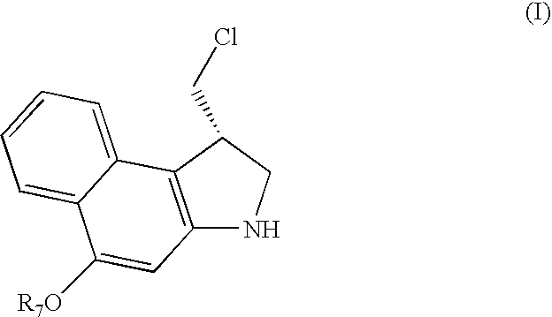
C12=C(C(CCl)CN1)C1=CC=CC=C1C([R7O])=C2
